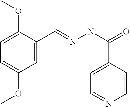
C1=C(OC)C(C=NNC(=O)C2=CC=NC=C2)=CC(OC)=C1
